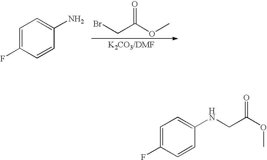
C1=C(F)C=CC(N)=C1.O(C(CBr)=O)C.C1=C(F)C=CC(NCC(OC)=O)=C1
